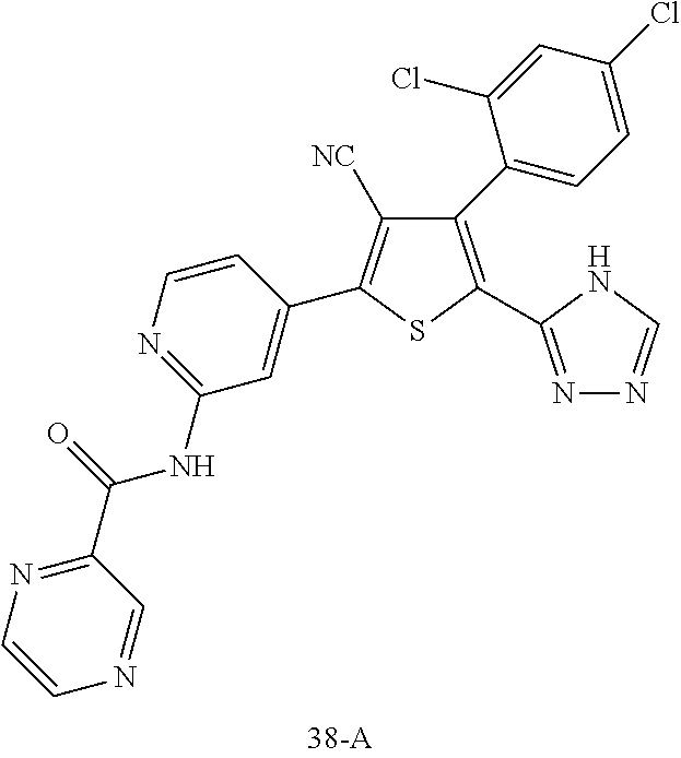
C1(C2=CC=C(Cl)C=C2Cl)=C(C2=NN=CN2)SC(C2=CC(NC(C3=NC=CN=C3)=O)=NC=C2)=C1[NC]
